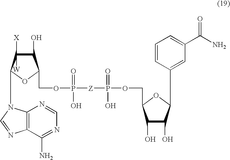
C1(O)C([X])([W])C(N2C3=C(N=C2)C(N)=NC=N3)OC1COP([Z]P(OCC1C(O)C(O)C(C2=CC(C(N)=O)=CC=C2)O1)(=O)O)(O)=O
